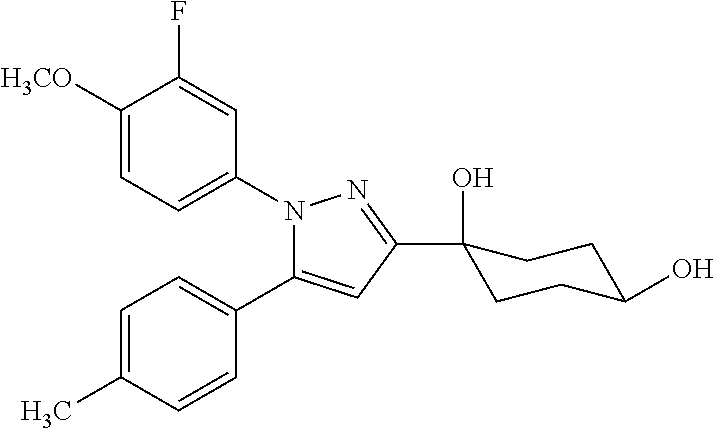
C1([H3CO])=CC=C(N2C(C3=CC=C(C)C=C3)=CC(C3(O)CCC(O)CC3)=N2)C=C1F
